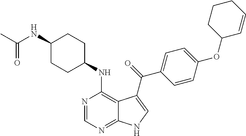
C1(NC(C)=O)CCC(NC2=C3C(=NC=N2)NC=C3C(=O)C2=CC=C(OC3CCCC=C3)C=C2)CC1
